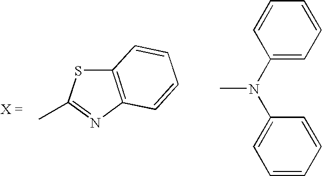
C12=C(N=C(C)S1)C=CC=C2.CN(C1=CC=CC=C1)C1=CC=CC=C1
